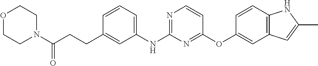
C1=CC=C(NC2=NC=CC(OC3=CC4=C(C=C3)NC(C)=C4)=N2)C=C1CCC(N1CCOCC1)=O
